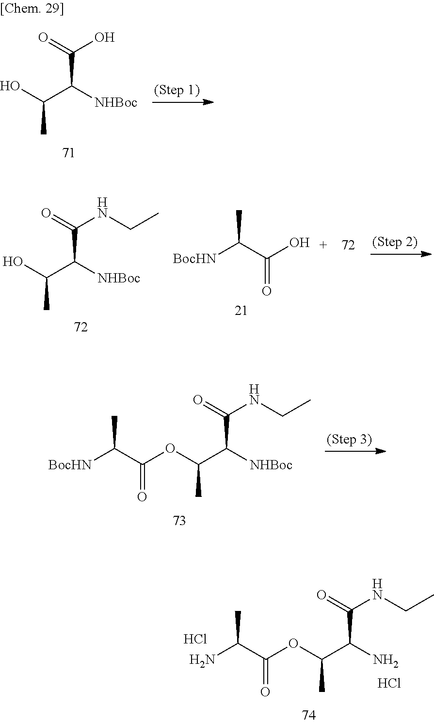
[BocHN]C(C(O)=O)C.C(C([NHBoc])C(NCC)=O)(O)C.[BocHN]C(C(OC(C([NHBoc])C(=O)NCC)C)=O)C.NC(C(OC(C(N)C(=O)NCC)C)=O)C.Cl.Cl.C(C([NHBoc])C(O)=O)(O)C
